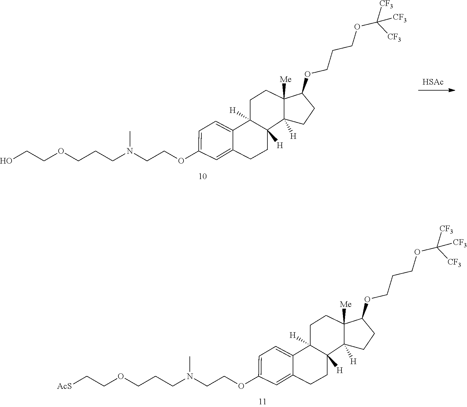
C1=C2C3([H])CCC4([Me])C(OCCCOC([CF3])([CF3])[CF3])CCC4([H])C3([H])CCC2=CC(OCCN(CCCOCC[AcS])C)=C1.C1=C2C3([H])CCC4([Me])C(OCCCOC([CF3])([CF3])[CF3])CCC4([H])C3([H])CCC2=CC(OCCN(CCCOCCO)C)=C1.[HSAc]
